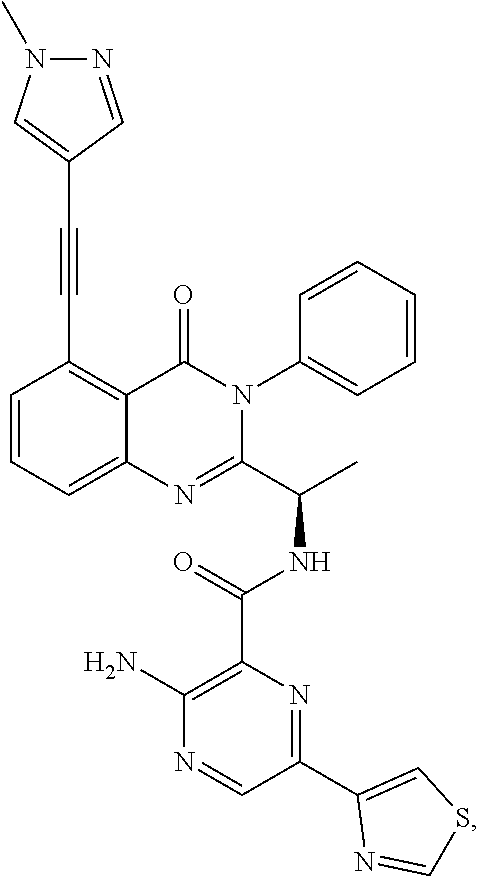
C(C1=C2C(=CC=C1)N=C(C(C)NC(=O)C1=C(N)N=CC(C3=CSC=N3)=N1)N(C1=CC=CC=C1)C2=O)#CC1=CN(C)N=C1
